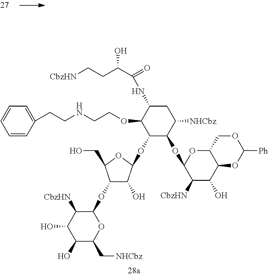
[CbzHN]CCC(C(=O)NC1C(OCCNCCC2=CC=CC=C2)C(OC2C(O)C(OC3C([CbzHN])C(O)C(O)C(C[NHCbz])O3)C(CO)O2)C(OC2C([CbzHN])C(O)C3C(O2)COC([Ph])O3)C([NHCbz])C1)O
